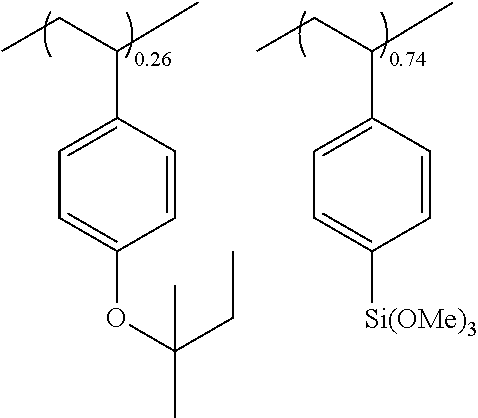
C1=CC(C(CC)C)=CC=C1OC(C)(CC)C.C1=CC([Si(OMe)3])=CC=C1C(CC)C
